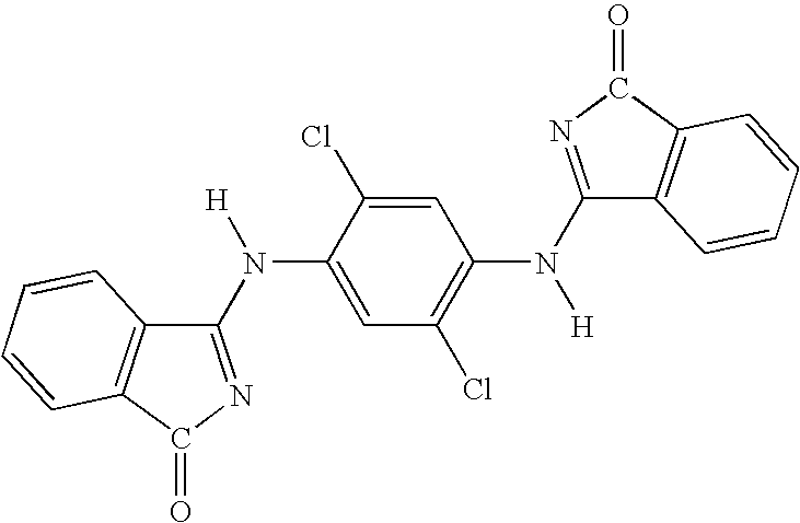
C1(N(C2=CC(Cl)=C(N([H])C3=NC(=O)C4=C3C=CC=C4)C=C2Cl)[H])=NC(=O)C2=C1C=CC=C2
